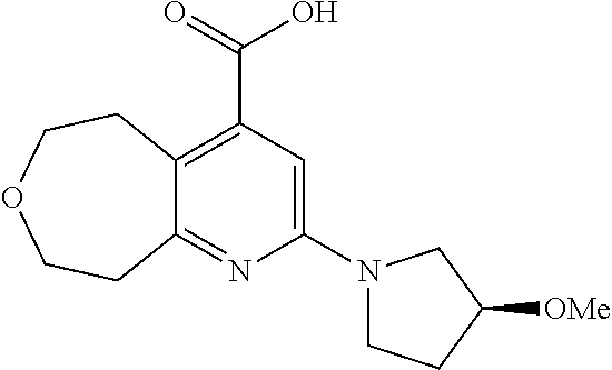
C12=C(C(=O)O)C=C(N3CCC([OMe])C3)N=C1CCOCC2
